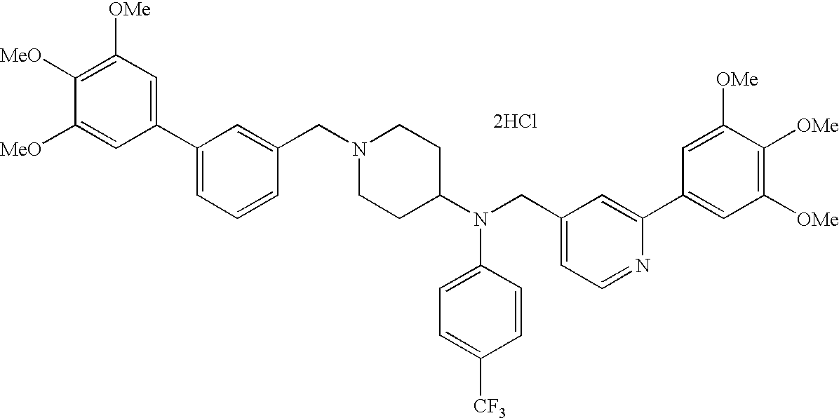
[2HCl].C1([OMe])=C([MeO])C([MeO])=CC(C2=CC=CC(CN3CCC(N(CC4=CC=NC(C5=CC([OMe])=C([OMe])C([OMe])=C5)=C4)C4=CC=C([CF3])C=C4)CC3)=C2)=C1
